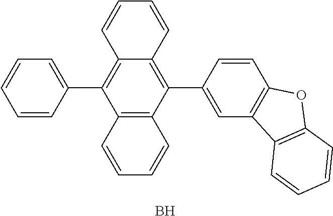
C1=CC(C2=C3C(=C(C4=CC5=C(C=C4)OC4=C5C=CC=C4)C4=C2C=CC=C4)C=CC=C3)=CC=C1.B
